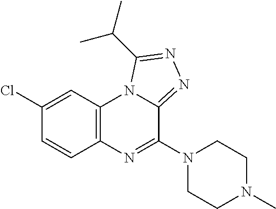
C12=C(C=C(Cl)C=C1)N1C(=NN=C1C(C)C)C(N1CCN(C)CC1)=N2
